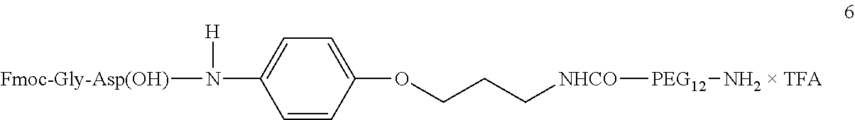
[Fmoc-Gly-Asp(OH)]N([H])C1=CC=C(OCCC[NHCO][PEG12][NH2  TFA])C=C1
